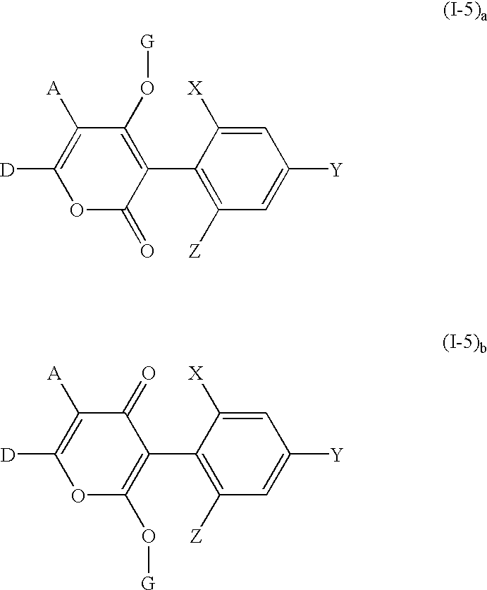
O1C(=O)C(C2=C([Z])C=C([Y])C=C2[X])=C(O[G])C([A])=C1[D].O1C(O[G])=C(C2=C([Z])C=C([Y])C=C2[X])C(=O)C([A])=C1[D]
